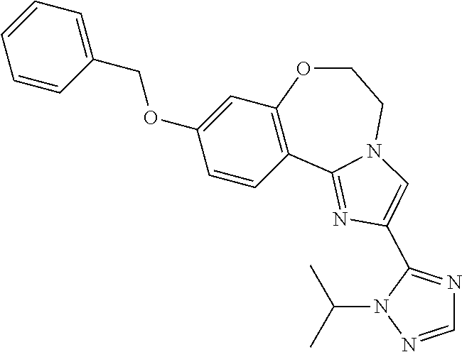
C1=CC=C(COC2=CC3=C(C=C2)C2=NC(C4=NC=NN4C(C)C)=CN2CCO3)C=C1
